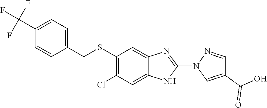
C1(C(F)(F)F)=CC=C(CSC2=C(Cl)C=C3NC(N4N=CC(C(O)=O)=C4)=NC3=C2)C=C1
